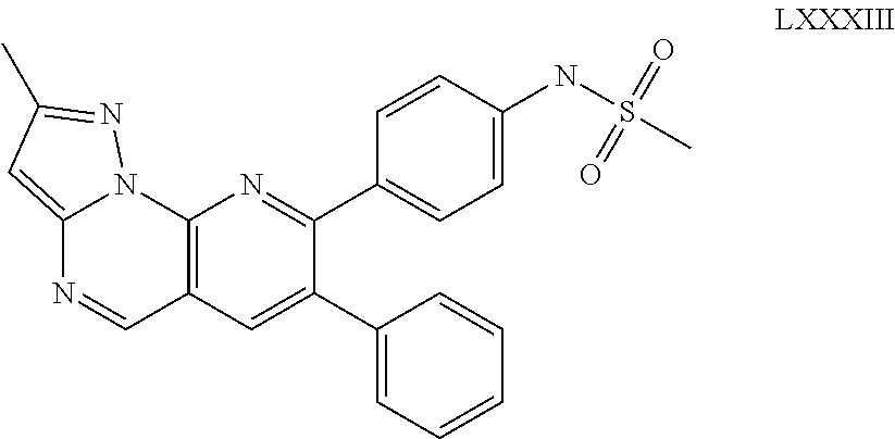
C12=CC(C)=NN1C1=C(C=N2)C=C(C2=CC=CC=C2)C(C2=CC=C(NS(C)(=O)=O)C=C2)=N1
